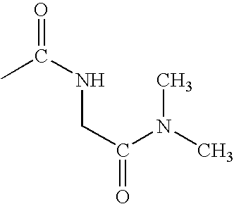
CC(NCC(N(C)C)=O)=O
